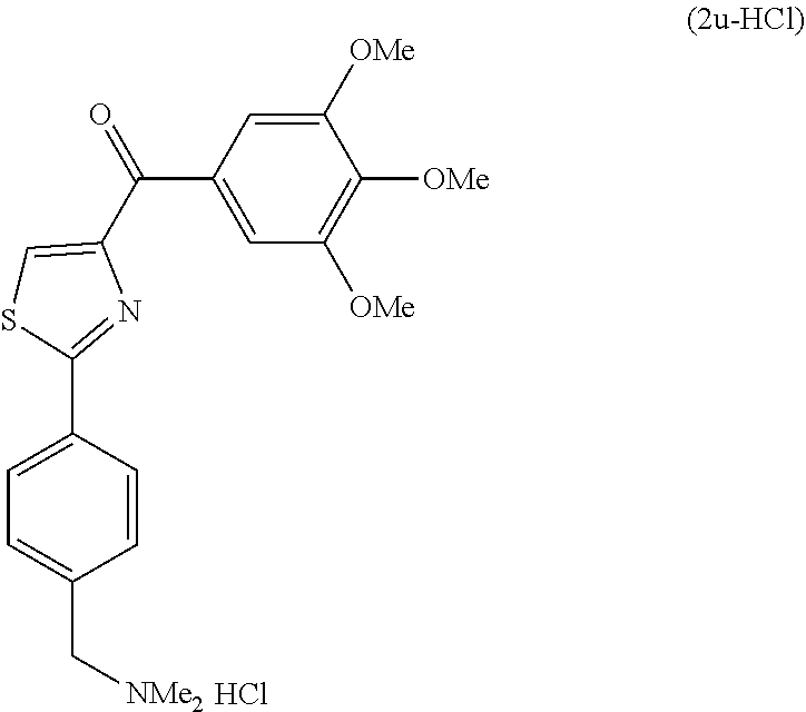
C1([OMe])=CC(C(=O)C2=CSC(C3=CC=C(C[NMe2])C=C3)=N2)=CC([OMe])=C1[OMe].Cl
